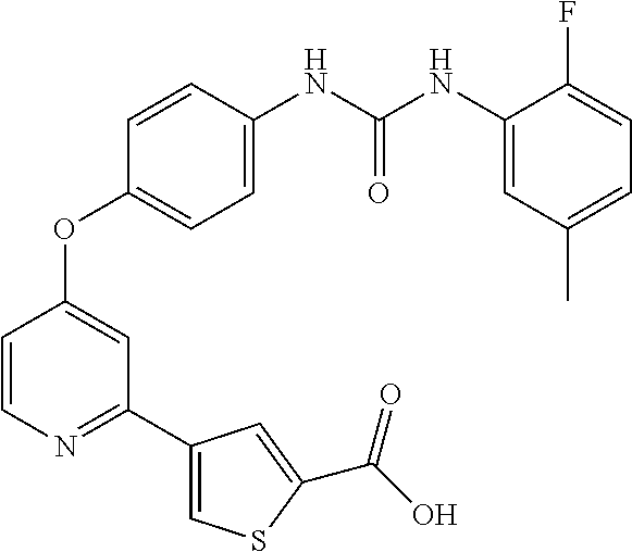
C1=CN=C(C2=CSC(C(O)=O)=C2)C=C1OC1=CC=C(NC(NC2=CC(C)=CC=C2F)=O)C=C1
